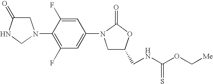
C1C(=O)NCN1C1=C(F)C=C(N2CC(CNC(OC[Me])=S)OC2=O)C=C1F
